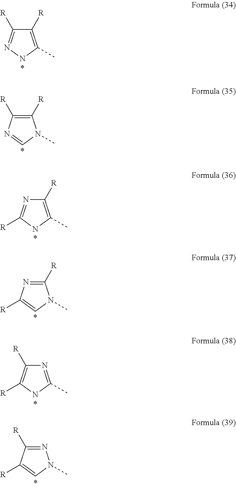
C1([R])=C(C)NN=C1[R].C1([R])=C([R])N=CN1C.C1([R])=C(C)NC([R])=N1.C1([R])=NC([R])=CN1C.N1=C(C)NC([R])=C1[R].N1=C([R])C([R])=CN1C
